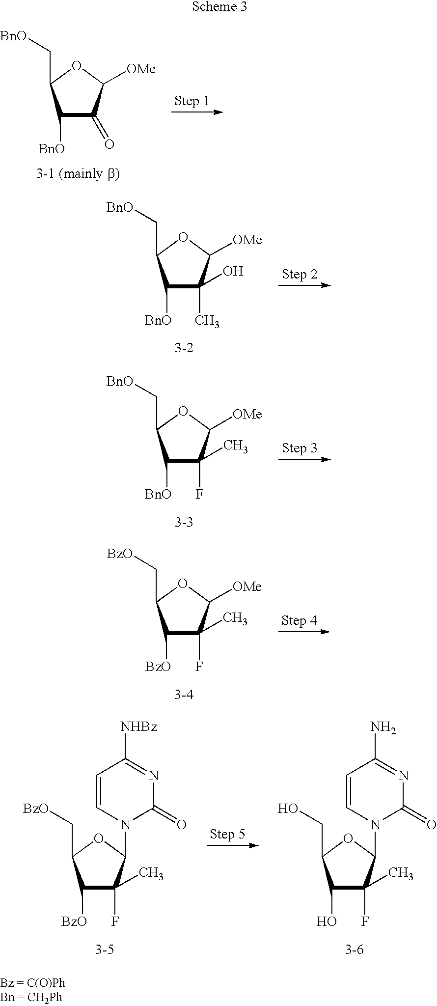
C1([BnO])C(=O)C([OMe])OC1C[BnO].C1([BnO])C(C)(O)C([OMe])OC1C[BnO].C1([BnO])C(F)(C)C([OMe])OC1C[BnO].C1([BzO])C(F)(C)C([OMe])OC1C[BzO].C1([BzO])C(F)(C)C(N2C(=O)N=C([NHBz])C=C2)OC1C[BzO].C1(O)C(F)(C)C(N2C(=O)N=C(N)C=C2)OC1CO
